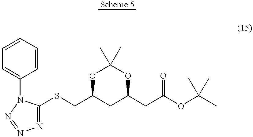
C1=CC=CC=C1N1C(SCC2CC(CC(OC(C)(C)C)=O)OC(C)(C)O2)=NN=N1
